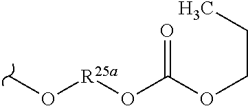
CO[R25a]OC(OCCC)=O
